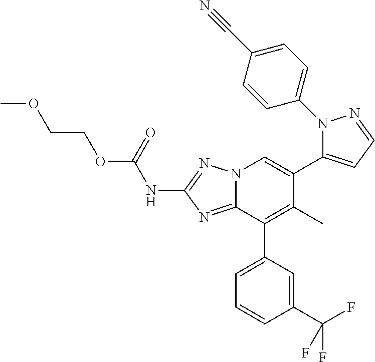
N12C(=NC(NC(OCCOC)=O)=N1)C(C1=CC=CC(C(F)(F)F)=C1)=C(C)C(C1=CC=NN1C1=CC=C(C#N)C=C1)=C2
